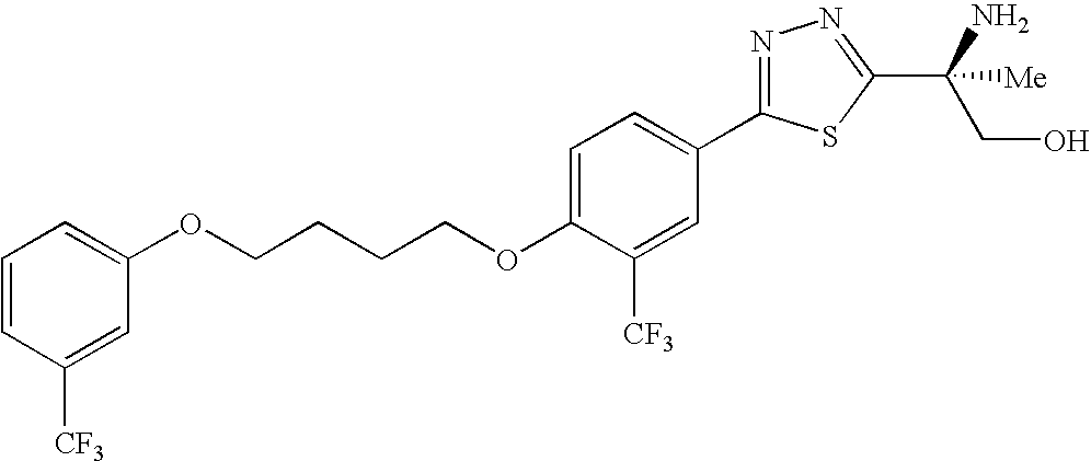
O(CCCCOC1=CC=C(C2=NN=C(C(CO)(N)[Me])S2)C=C1[CF3])C1=CC=CC([CF3])=C1
